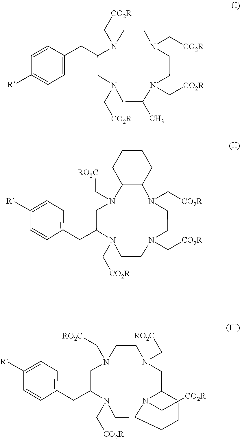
C1=C(CC2N(C[CO2R])CCN(C[CO2R])CCN(C[CO2R])C(C)CN(C[CO2R])C2)C=CC([R])=C1.N1(C[CO2R])C(CC2=CC=C([R])C=C2)CN(C[RO2C])C2C(N(C[CO2R])CCN(C[CO2R])CC1)CCCC2.N1(C[CO2R])C(CC2=CC=C([R])C=C2)CN(C[RO2C])CCN(C[RO2C])CC2N(C[CO2R])C(C1)CCC2
